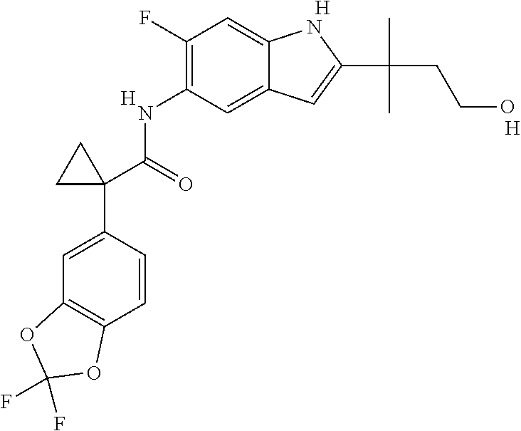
N(C1=C(F)C=C2C(=C1)C=C(C(C)(CCO)C)N2)C(C1(C2=CC3=C(C=C2)OC(F)(F)O3)CC1)=O.[H].[H].[H]
